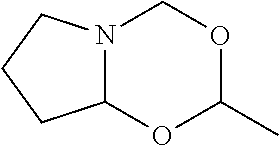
N12C(OC(C)OC1)CCC2
